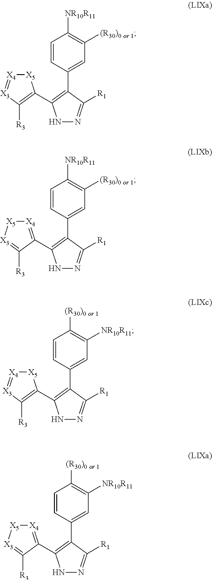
C1=CC(C2=C(C3=C([R3])[X3]=[X4][X5]3)NN=C2[R1])=CC([(R30)0 or 1])=C1[NR10R11].C1=CC(C2=C(C3=[X4][X5][X3]=C3[R3])NN=C2[R1])=CC([(R30)0 or 1])=C1[NR10R11].C1=CC(C2=C(C3=C([R3])[X3]=[X4][X5]3)NN=C2[R1])=CC([NR10R11])=C1[(R30)0 or 1].C1=CC(C2=C(C3=[X4][X5][X3]=C3[R3])NN=C2[R1])=CC([NR10R11])=C1[(R30)0 or 1]
